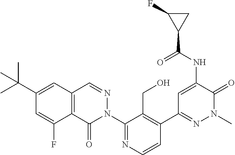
C12=C(C(=O)N(C3=NC=CC(C4=NN(C)C(=O)C(NC(C5CC5F)=O)=C4)=C3CO)N=C1)C(F)=CC(C(C)(C)C)=C2
